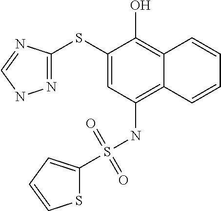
N1=C(SC2=CC(NS(=O)(=O)C3=CC=CS3)=C3C(=C2O)C=CC=C3)N=CN1
